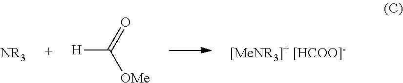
[H]C(=O)[OMe]
